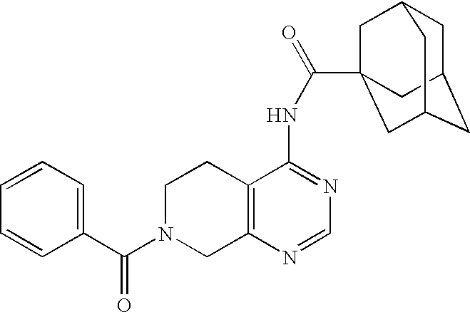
C1N(C(=O)C2=CC=CC=C2)CC2=C(C1)C(NC(=O)C13CC4CC(CC(C1)C4)C3)=NC=N2
